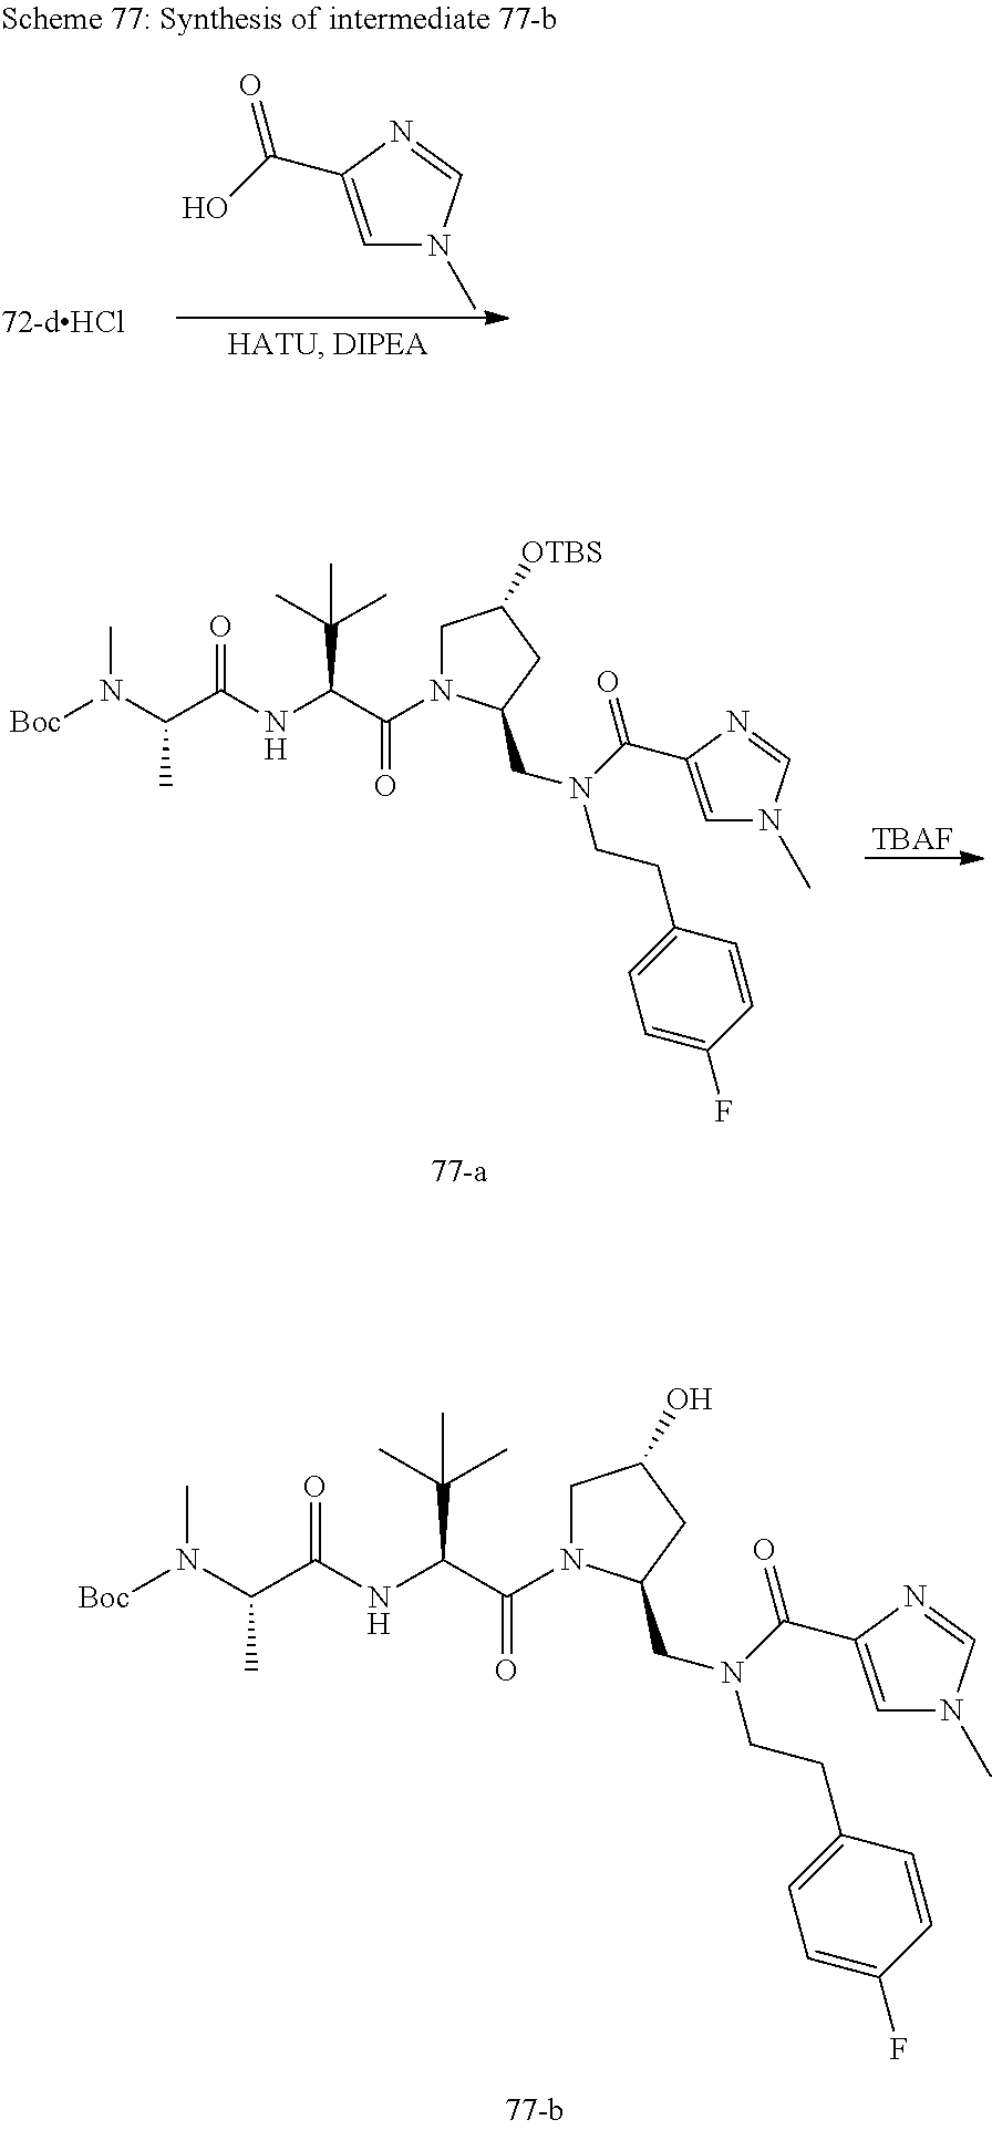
C1N(C(C(NC(C(N([Boc])C)C)=O)C(C)(C)C)=O)C(CN(CCC2=CC=C(F)C=C2)C(=O)C2=CN(C)C=N2)CC1[OTBS].[TBAF].C1=C(C(O)=O)N=CN1C.C1N(C(C(NC(C(N([Boc])C)C)=O)C(C)(C)C)=O)C(CN(CCC2=CC=C(F)C=C2)C(=O)C2=CN(C)C=N2)CC1O
